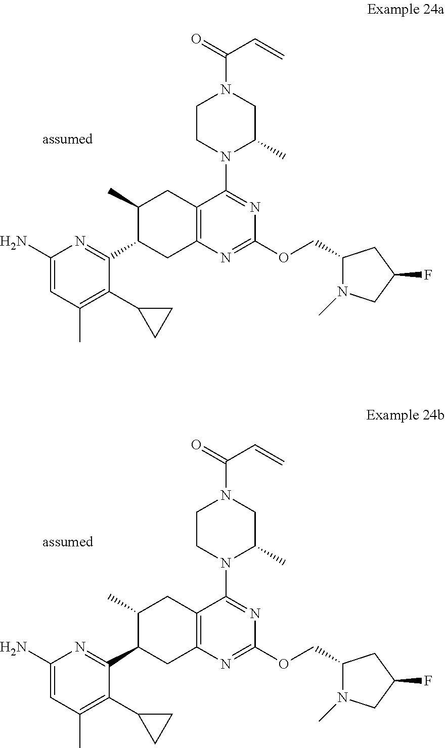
C1(N)=CC(C)=C(C2CC2)C(C2CC3=C(CC2C)C(N2C(C)CN(C(=O)C=C)CC2)=NC(OCC2N(C)CC(F)C2)=N3)=N1.C1(N)=CC(C)=C(C2CC2)C(C2CC3=C(CC2C)C(N2C(C)CN(C(=O)C=C)CC2)=NC(OCC2N(C)CC(F)C2)=N3)=N1
